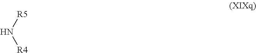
[R5]N[R4]
